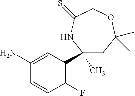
C1(C)(C2=C(F)C=CC(N)=C2)CC(C)(C)OCC(=S)N1
